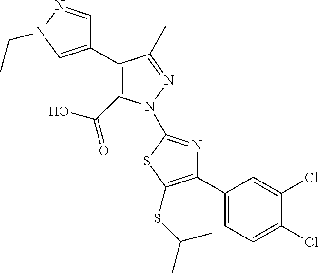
C1(C2=CN(CC)N=C2)=C(C(=O)O)N(C2=NC(C3=CC=C(Cl)C(Cl)=C3)=C(SC(C)C)S2)N=C1C
